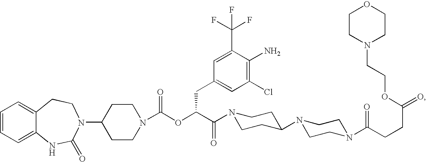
C1=CC=C2C(=C1)CCN(C1CCN(C(OC(C(=O)N3CCC(N4CCN(C(CCC(=O)OCCN5CCOCC5)=O)CC4)CC3)CC3=CC(Cl)=C(N)C(C(F)(F)F)=C3)=O)CC1)C(=O)N2
